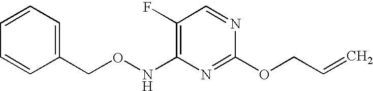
N1=CC(F)=C(NOCC2=CC=CC=C2)N=C1OCC=C
